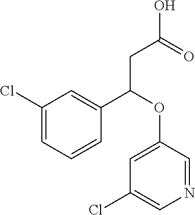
C1(C(OC2=CC(Cl)=CN=C2)CC(O)=O)=CC(Cl)=CC=C1
